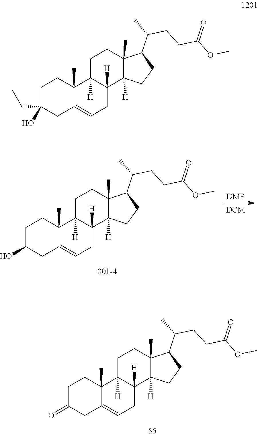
C1C(=O)CC2=CCC3([H])C([H])(C2(C)C1)CCC1(C)C3([H])CCC1C(CCC(=O)OC)C.C1C(O)CC2=CCC3([H])C([H])(C2(C)C1)CCC1(C)C3([H])CCC1C(CCC(=O)OC)C.C1C(O)(CC)CC2=CCC3([H])C([H])(C2(C)C1)CCC1(C)C3([H])CCC1C(CCC(=O)OC)C
